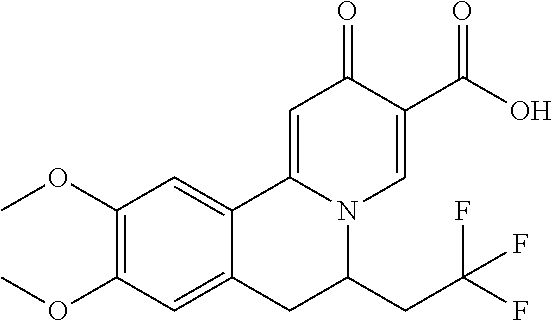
COC1=C(OC)C=C2C(=C1)CC(CC(F)(F)F)N1C2=CC(=O)C(C(O)=O)=C1
